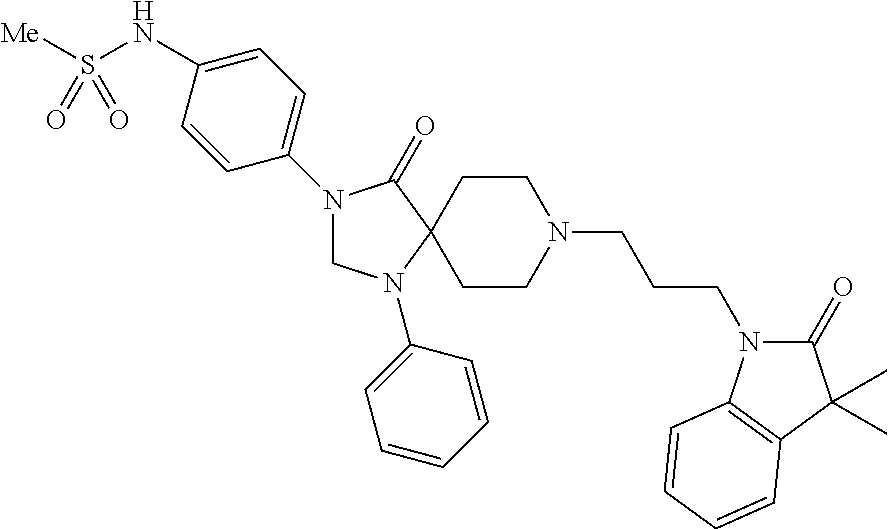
N1(C2=CC=C(NS([Me])(=O)=O)C=C2)CN(C2=CC=CC=C2)C2(C1=O)CCN(CCCN1C(=O)C(C)(C)C3=C1C=CC=C3)CC2
